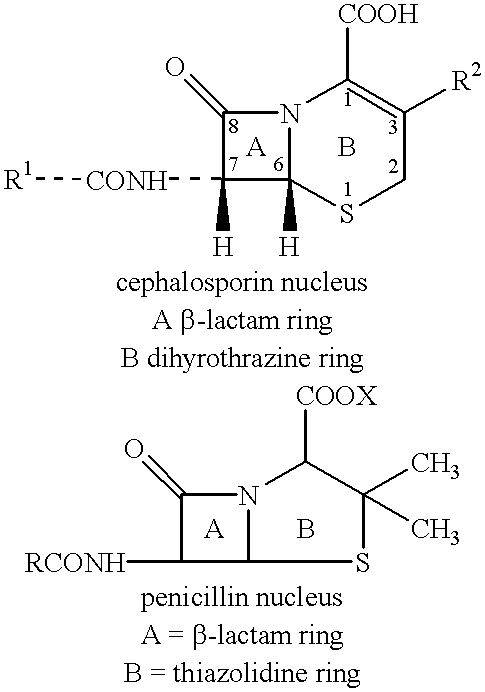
N12C([H])(SCC([R2])=C1[COOH])C([H])([CONH][R1])C2=O.B.[A].N12C(SC(C)(C)C1[COOX])C([RCONH])C2=O.B.[A]
